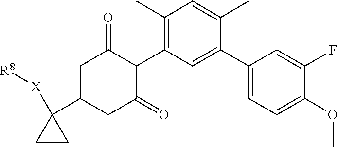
C1(C)=C(C2C(=O)CC(C3([X][R8])CC3)CC2=O)C=C(C2=CC=C(OC)C(F)=C2)C(C)=C1
